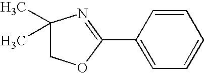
C1(C)(C)COC(C2=CC=CC=C2)=N1
